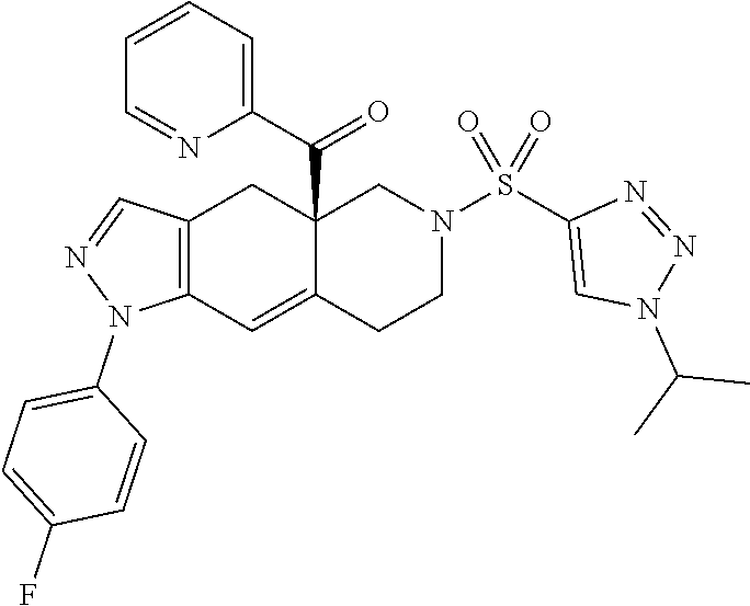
C12=C(C=C3C(C(C4=CC=CC=N4)=O)(C1)CN(S(C1=CN(C(C)C)N=N1)(=O)=O)CC3)N(C1=CC=C(F)C=C1)N=C2
